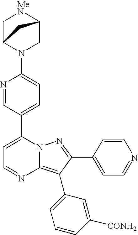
N1=CC(C2=CC=NC3=C(C4=CC=CC([CONH2])=C4)C(C4=CC=NC=C4)=NN23)=CC=C1N1CC2[MeN]CC1C2
